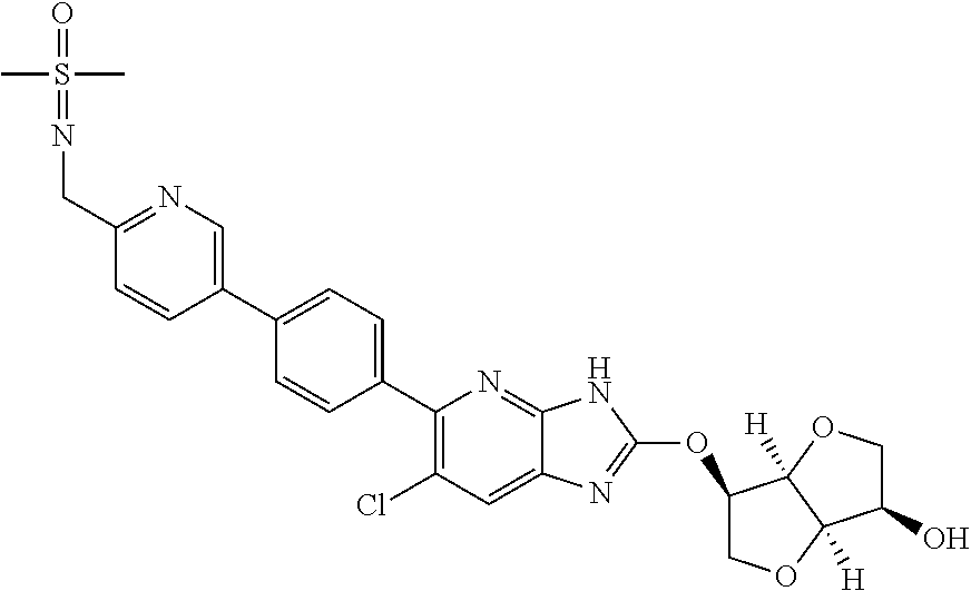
C1(C2=CC=C(C3=C(Cl)C=C4C(=N3)NC(OC3COC5([H])C3([H])OCC5O)=N4)C=C2)=CN=C(CN=S(=O)(C)C)C=C1
